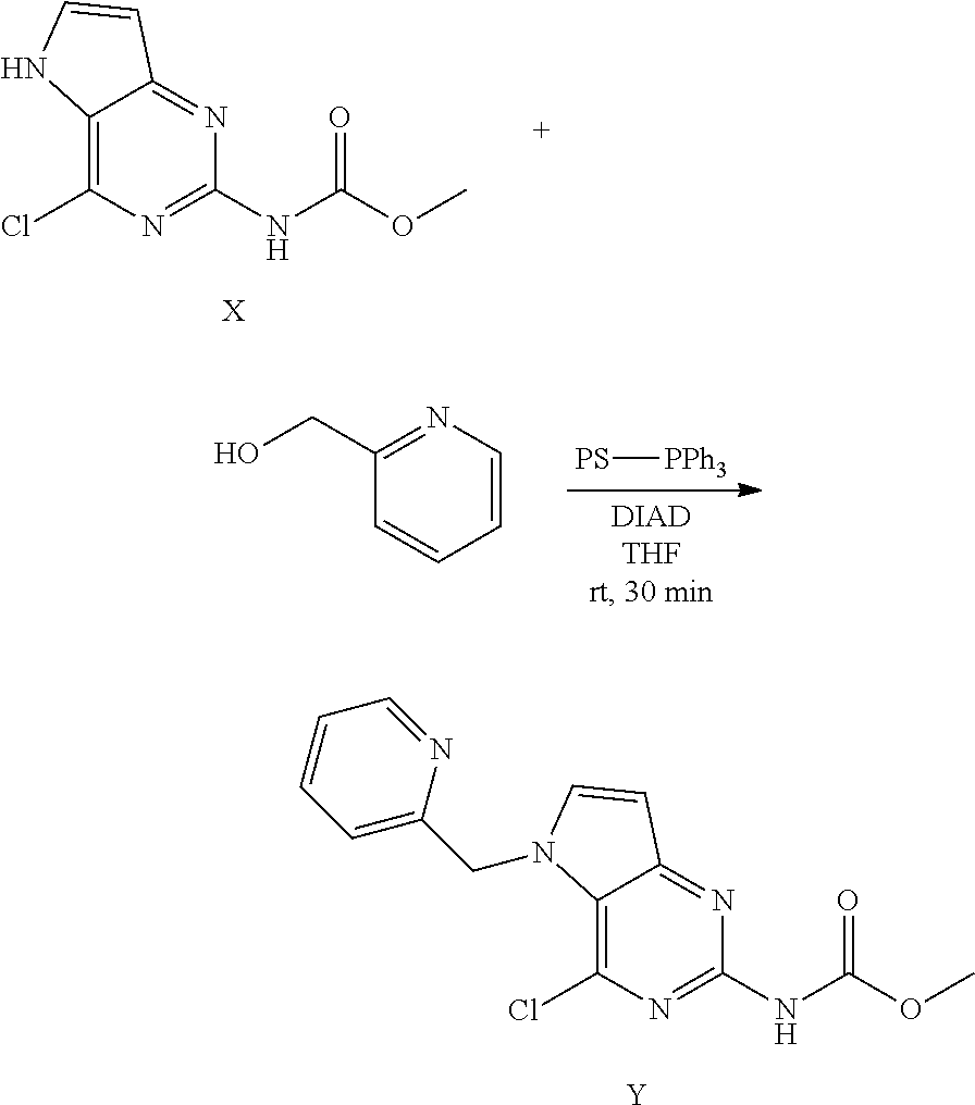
C12=C(Cl)N=C(NC(OC)=O)N=C1C=CN2.[X].[PS][PPh3].C1=CN=C(CO)C=C1.C12=C(Cl)N=C(NC(OC)=O)N=C1C=CN2CC1=CC=CC=N1.[Y]
